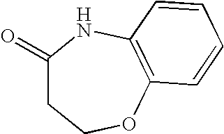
C1(=O)CCOC2=C(N1)C=CC=C2
